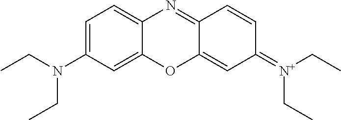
C1=C(N(CC)CC)C=C2C(=C1)N=C1C(=CC(=[N+](CC)CC)C=C1)O2
